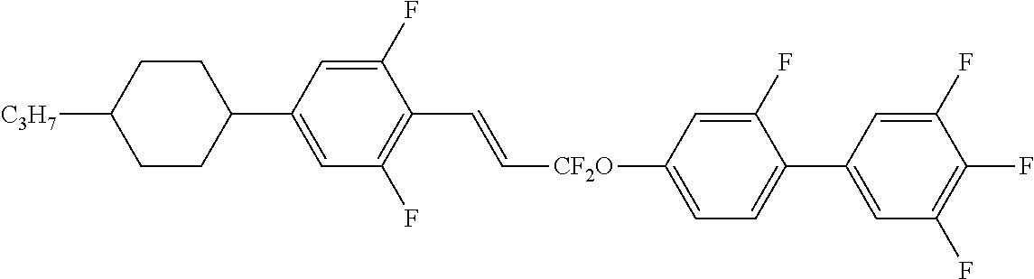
C1(C2CCC([C3H7])CC2)=CC(F)=C(C=C[CF2O]C2=CC=C(C3=CC(F)=C(F)C(F)=C3)C(F)=C2)C(F)=C1
